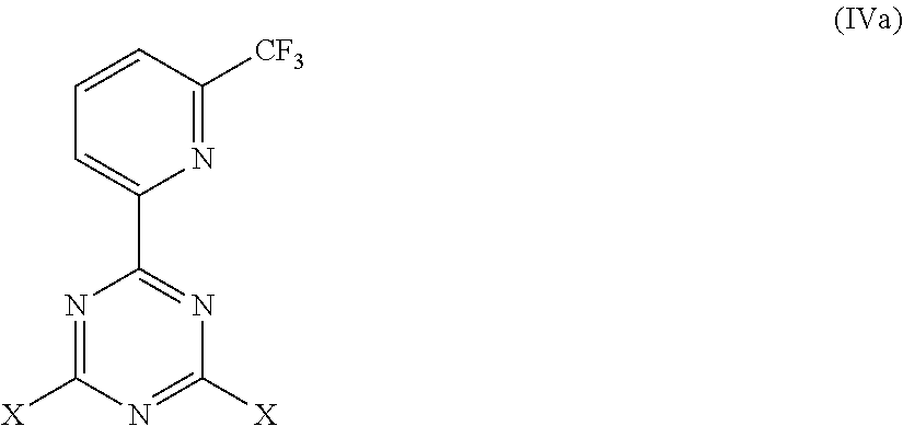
N1=C([CF3])C=CC=C1C1=NC([X])=NC([X])=N1
